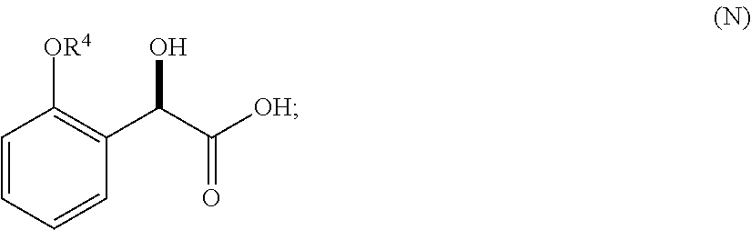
C1=CC=CC(C(C([OH])=O)O)=C1[OR4]
